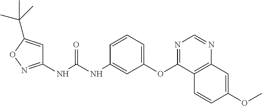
C1(NC(NC2=CC(OC3=NC=NC4=C3C=CC(OC)=C4)=CC=C2)=O)=NOC(C(C)(C)C)=C1
